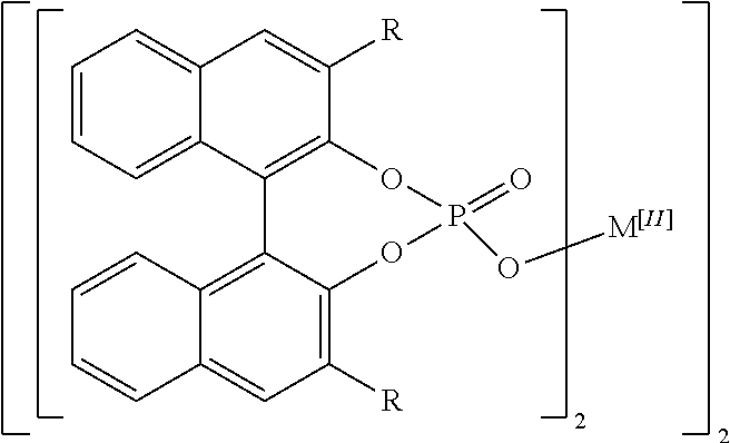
C1=CC=C2C(=C1)C=C([R])C1=C2C2=C3C(=CC([R])=C2OP(=O)(O[M[II]])O1)C=CC=C3
